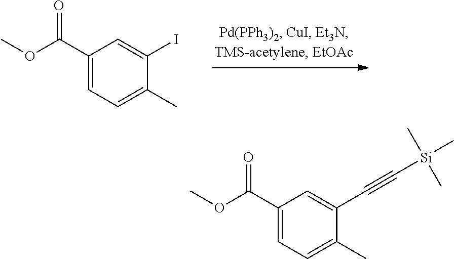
C1(C(OC)=O)=CC=C(C)C(I)=C1.C1(C(OC)=O)=CC=C(C)C(C#C[Si](C)(C)C)=C1
